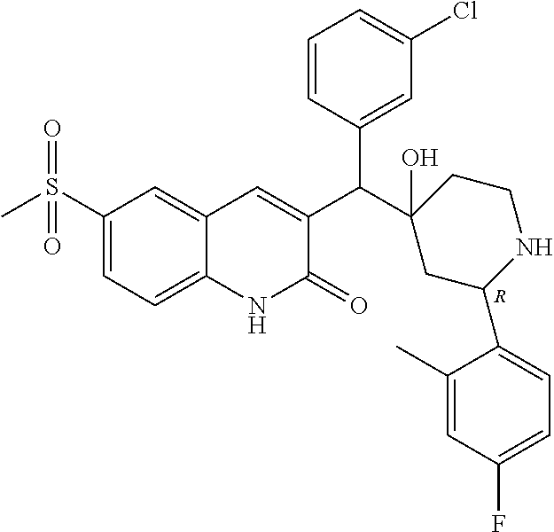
[R].C1(S(C)(=O)=O)=CC=C2C(=C1)C=C(C(C1(O)CC(C3=CC=C(F)C=C3C)NCC1)C1=CC(Cl)=CC=C1)C(=O)N2
